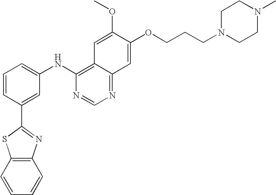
COC1=CC2=C(NC3=CC=CC(C4=NC5=C(S4)C=CC=C5)=C3)N=CN=C2C=C1OCCCN1CCN(C)CC1
